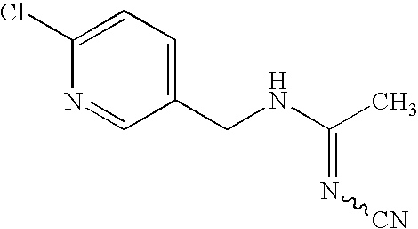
C1(Cl)=CC=C(CNC(C)=N[CN])C=N1
